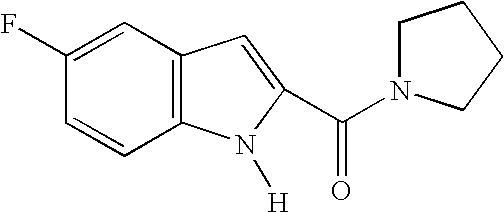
C1(F)=CC2=C(C=C1)N([H])C(C(N1CCCC1)=O)=C2
